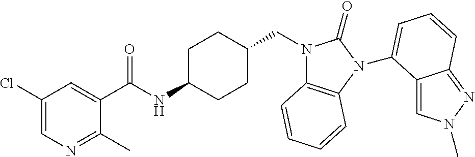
C1(Cl)=CN=C(C)C(C(NC2CCC(CN3C4=C(N(C5=CC=CC6=NN(C)C=C65)C3=O)C=CC=C4)CC2)=O)=C1
